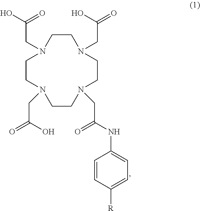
C1CN(CC(O)=O)CCN(CC(=O)O)CCN(CC(NC2=CC=C([R])C=C2)=O)CCN1CC(=O)O
